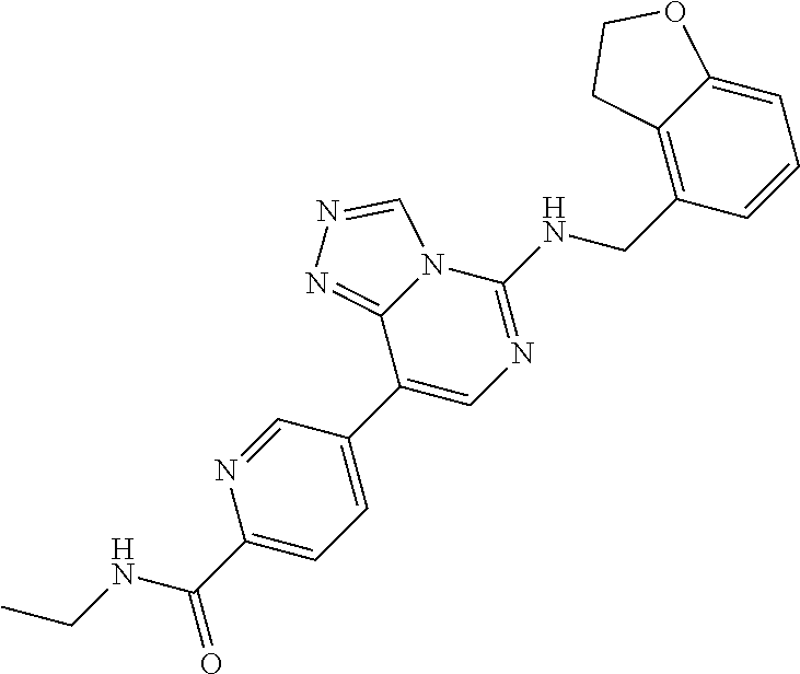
C1(C(NCC)=O)=CC=C(C2=CN=C(NCC3=C4C(=CC=C3)OCC4)N3C2=NN=C3)C=N1
